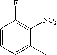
C1=CC=C(C)C([NO2])=C1F
